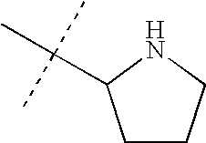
N1C(C(C)(C)C)CCC1
